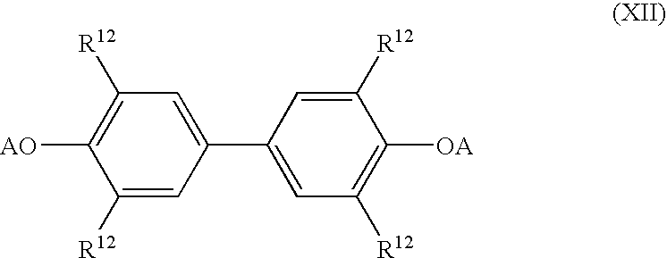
C1([R12])=CC(C2=CC([R12])=C([OA])C([R12])=C2)=CC([R12])=C1[AO]
